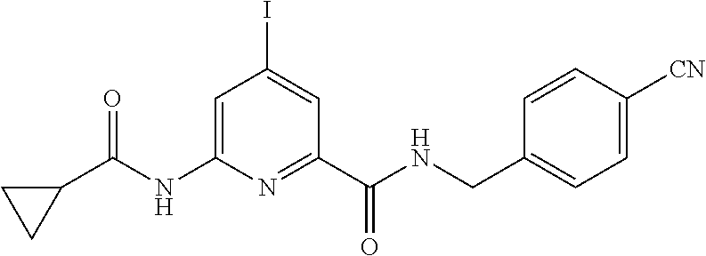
C1=C(NC(C2CC2)=O)N=C(C(NCC2=CC=C([CN])C=C2)=O)C=C1I
